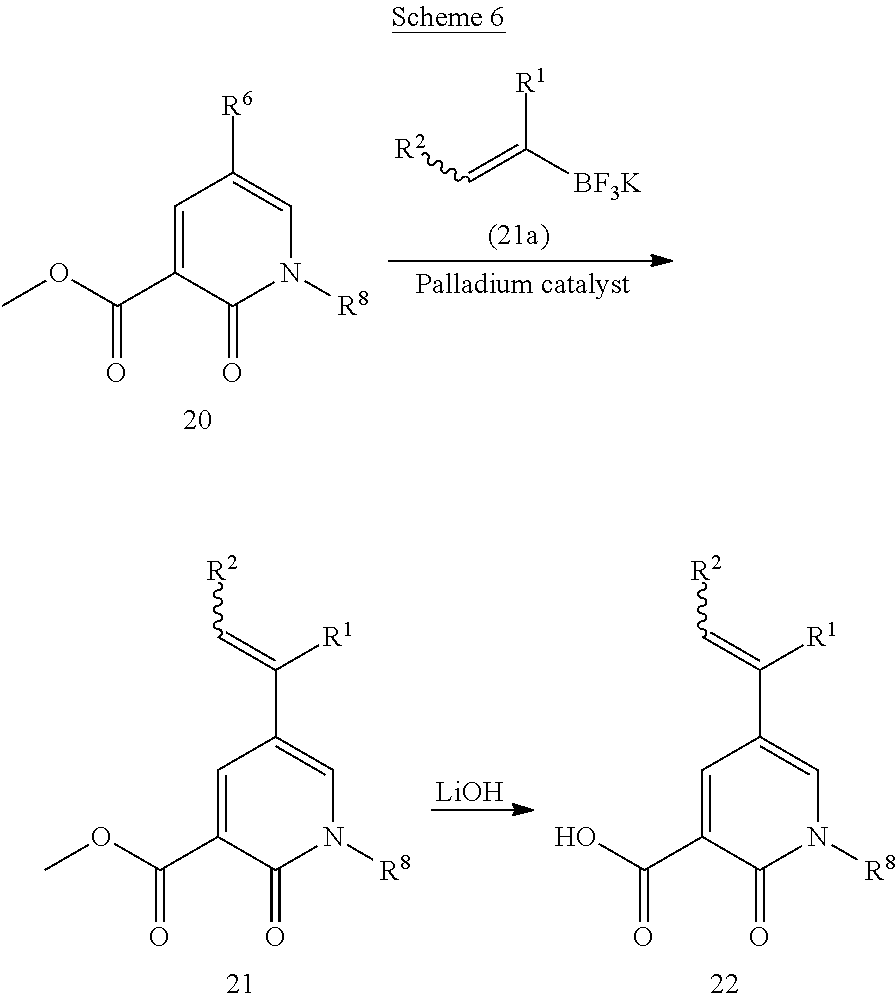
O(C(C1=CC([R6])=CN([R8])C1=O)=O)C.C(=C([BF3K])[R1])[R2].O(C(C1=CC(C(=C[R2])[R1])=CN([R8])C1=O)=O)C.[LiOH].OC(C1=CC(C(=C[R2])[R1])=CN([R8])C1=O)=O
